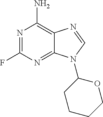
FC1=NC(N)=C2C(=N1)N(C1CCCCO1)C=N2
